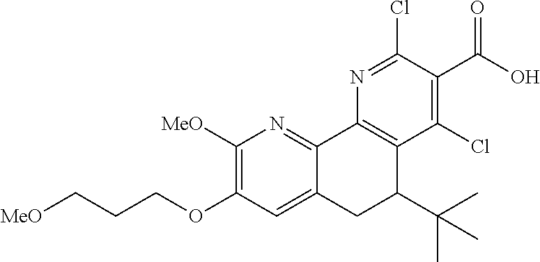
C12=CC(OCCC[MeO])=C([MeO])N=C1C1=C(C(C(C)(C)C)C2)C(Cl)=C(C(O)=O)C(Cl)=N1
